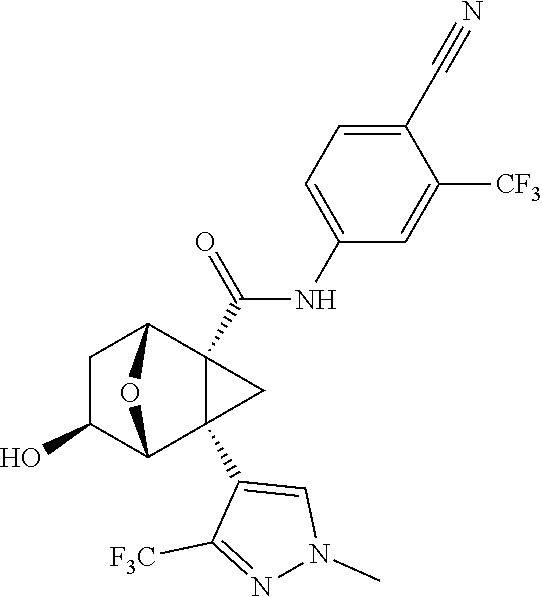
C1C(O)C2C3(C4=CN(C)N=C4[F3C])C(C(NC4=CC=C(C#N)C([CF3])=C4)=O)(C1O2)C3
